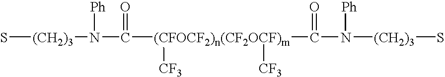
S[(CH2)3]N(C(=O)[(CFOCF2)n(CF2OCF)m](C(N([(CH2)3]S)[Ph])=O)([CF3])[CF3])[Ph]
